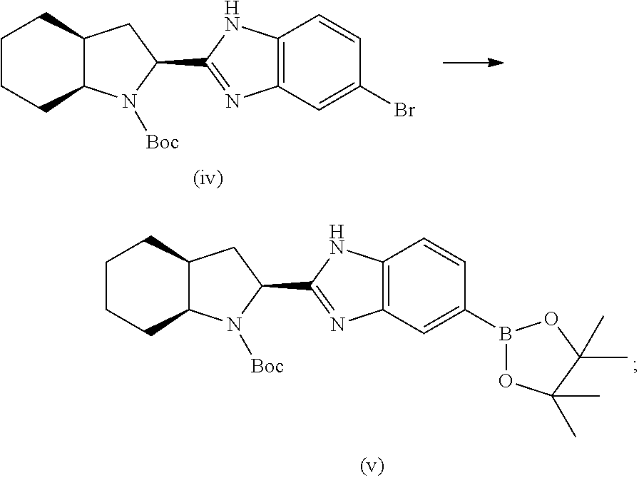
C1CCC2C(C1)CC(C1=NC3=C(N1)C=CC(Br)=C3)N2[Boc].C1CCC2C(C1)CC(C1=NC3=C(N1)C=CC(B1OC(C)(C)C(C)(C)O1)=C3)N2[Boc]
